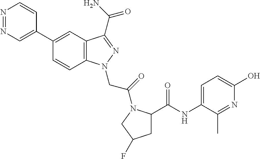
N1=NC=C(C2=CC3=C(C=C2)N(CC(=O)N2C(C(=O)NC4=CC=C(O)N=C4C)CC(F)C2)N=C3C(N)=O)C=C1
